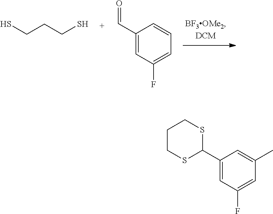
C(=O)C1=CC(F)=CC=C1.SCCCS.C1CSC(C2=CC(F)=CC(C)=C2)SC1
